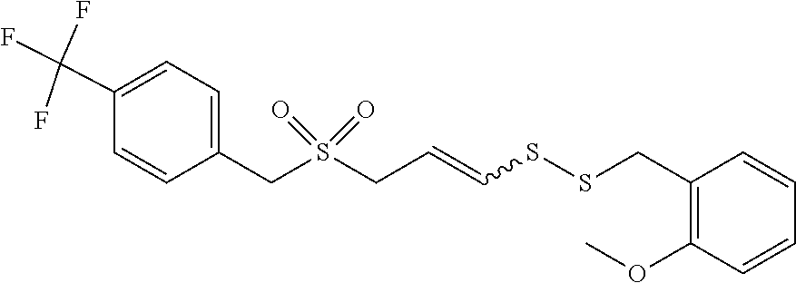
C(C=CSSCC1=C(OC)C=CC=C1)S(CC1=CC=C(C(F)(F)F)C=C1)(=O)=O
